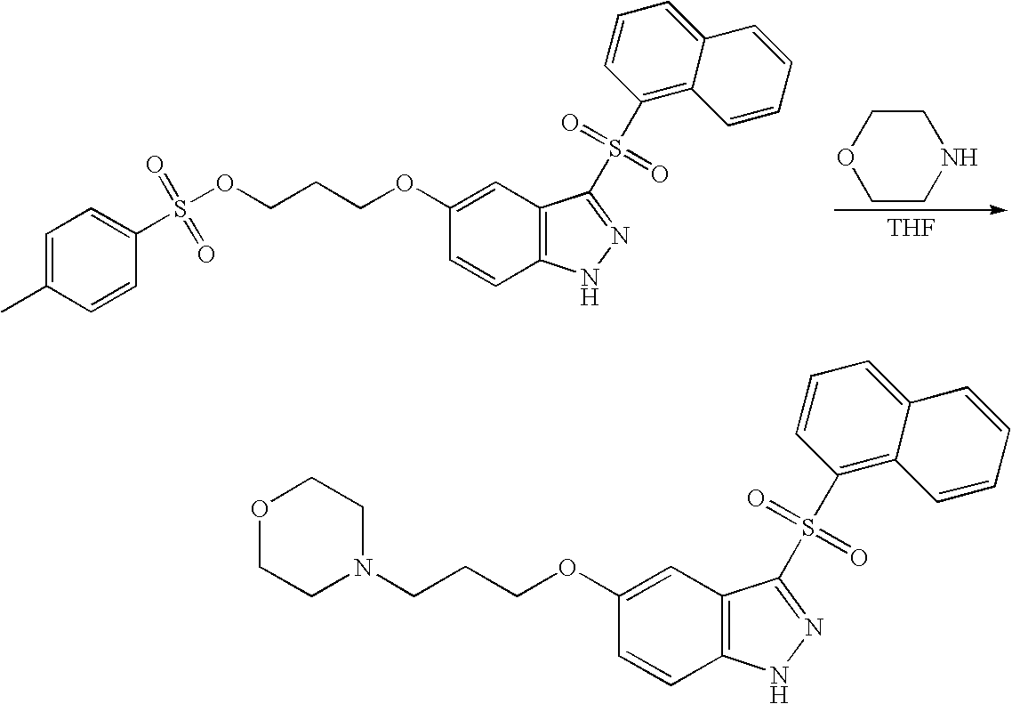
C1=C(C)C=CC(S(OCCCOC2=CC3=C(C=C2)NN=C3S(C2=C3C(=CC=C2)C=CC=C3)(=O)=O)(=O)=O)=C1.[THF].O1CCNCC1.N1(CCCOC2=CC3=C(C=C2)NN=C3S(C2=C3C(=CC=C2)C=CC=C3)(=O)=O)CCOCC1
